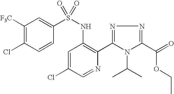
C1([F3C])=C(Cl)C=CC(S(NC2=C(C3=NN=C(C(=O)OCC)N3C(C)C)N=CC(Cl)=C2)(=O)=O)=C1
